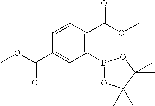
C1=CC(C(OC)=O)=C(B2OC(C)(C)C(C)(C)O2)C=C1C(OC)=O
